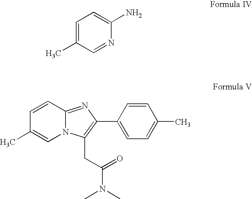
C1=C(C)C=NC(N)=C1.N12C(=NC(C3=CC=C(C)C=C3)=C1CC(N(C)C)=O)C=CC(C)=C2
